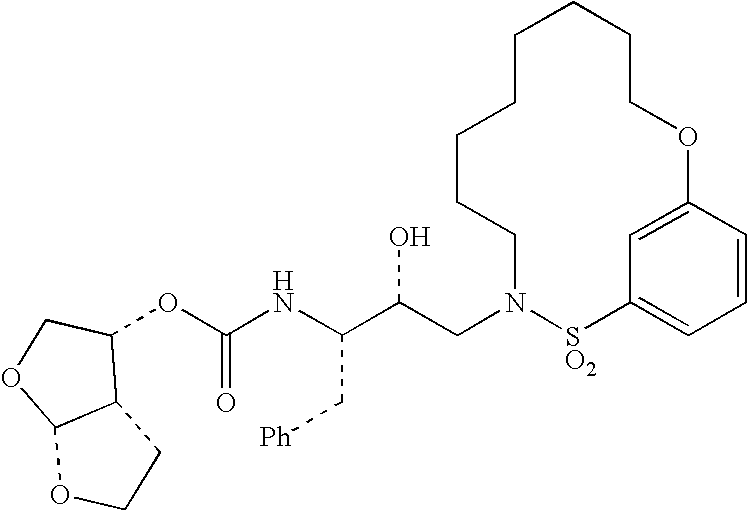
C(NC(C(CN1[SO2]C2=CC=CC(=C2)OCCCCCCCC1)O)C[Ph])(=O)OC1C2C(OC1)OCC2
